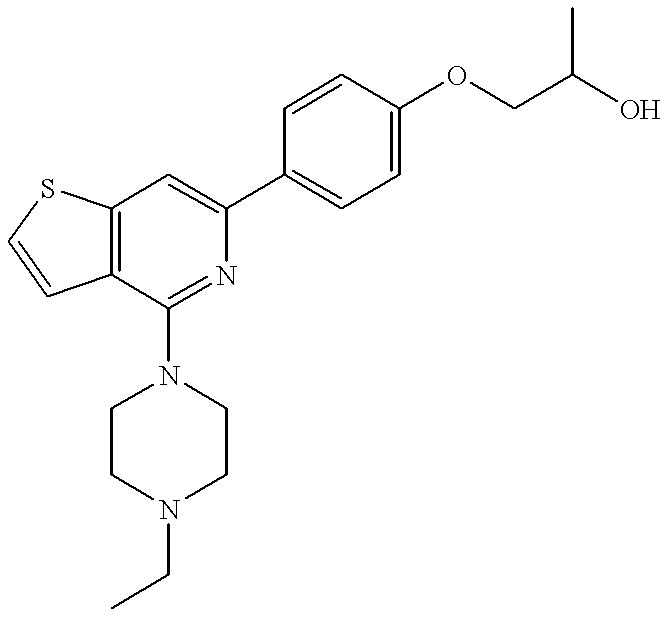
C12=C(C(N3CCN(CC)CC3)=NC(C3=CC=C(OCC(O)C)C=C3)=C1)C=CS2
